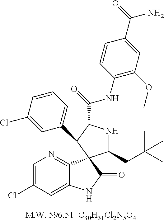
C1=C(Cl)C=C2C(=N1)C1(C(=O)N2)C(CC(C)(C)C)NC(C(NC2=C(OC)C=C(C(=O)N)C=C2)=O)C1C1=CC=CC(Cl)=C1
